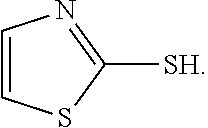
C1=CSC([SH])=N1
